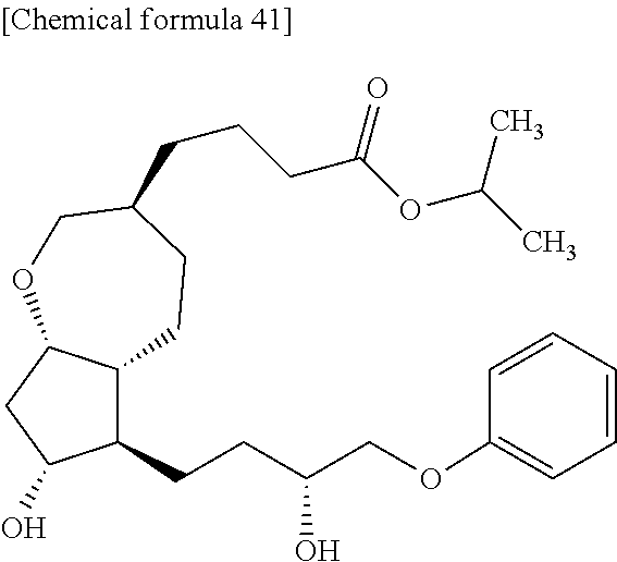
C1(CCC(COC2=CC=CC=C2)O)C2C(CC1O)OCC(CCCC(OC(C)C)=O)CC2
